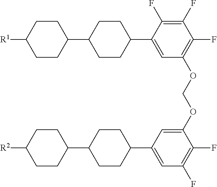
C1CC(C2CCC(C3=CC(OCOC4=CC(C5CCC(C6CCC([R2])CC6)CC5)=CC(F)=C4F)=C(F)C(F)=C3F)CC2)CCC1[R1]
